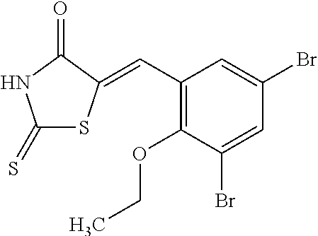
C1(=S)SC(=CC2=C(OCC)C(Br)=CC(Br)=C2)C(=O)N1
